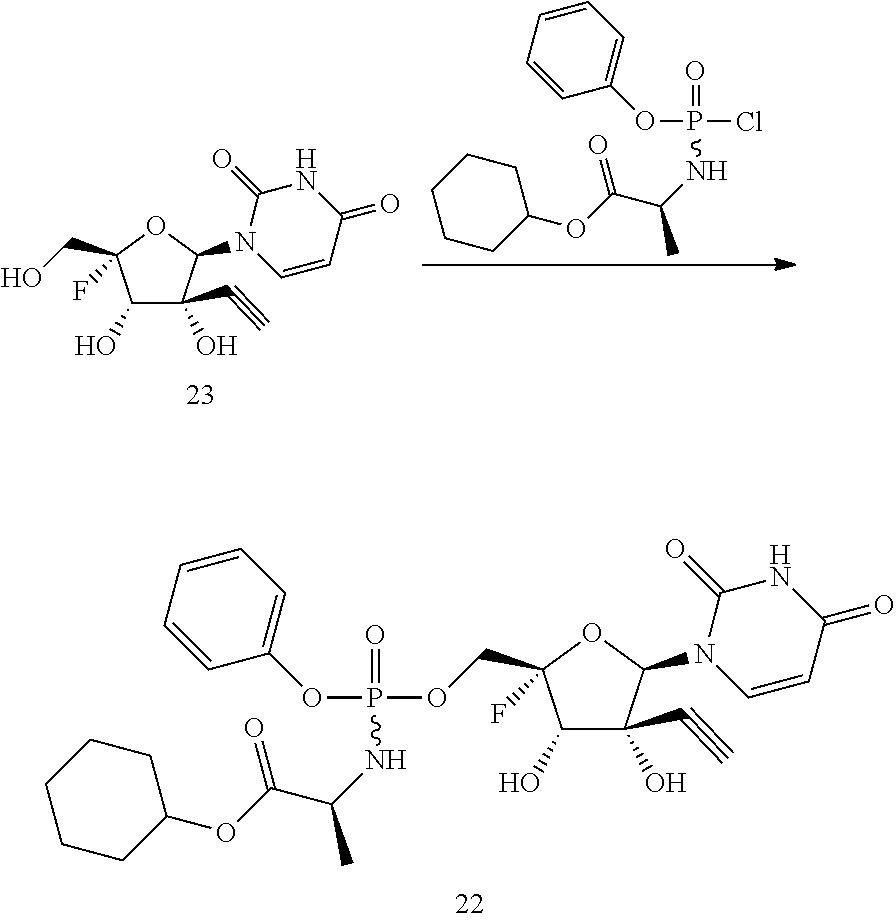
C1(O)C(O)(C#C)C(N2C=CC(=O)NC2=O)OC1(F)COP(NC(C(OC1CCCCC1)=O)C)(=O)OC1=CC=CC=C1.C1(O)C(O)(C#C)C(N2C=CC(=O)NC2=O)OC1(F)CO.C1CCCC(OC(=O)C(C)NP(=O)(OC2=CC=CC=C2)Cl)C1
